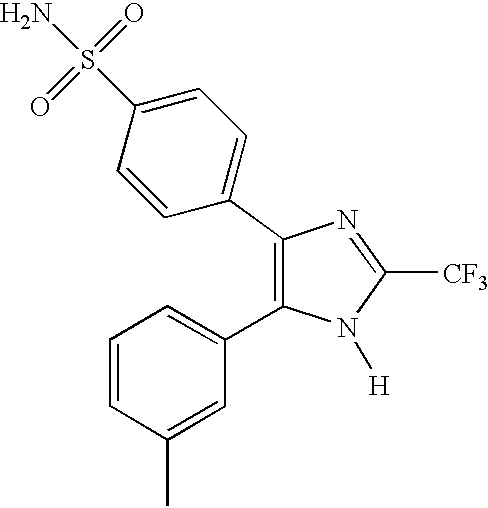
C1=CC(C)=CC(C2=C(C3=CC=C(S(=O)(=O)N)C=C3)N=C([CF3])N2[H])=C1
